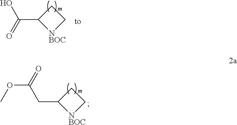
C(C1[NBOC]CC1)(=O)O.C(C1[NBOC]CC1)C(=O)OC
